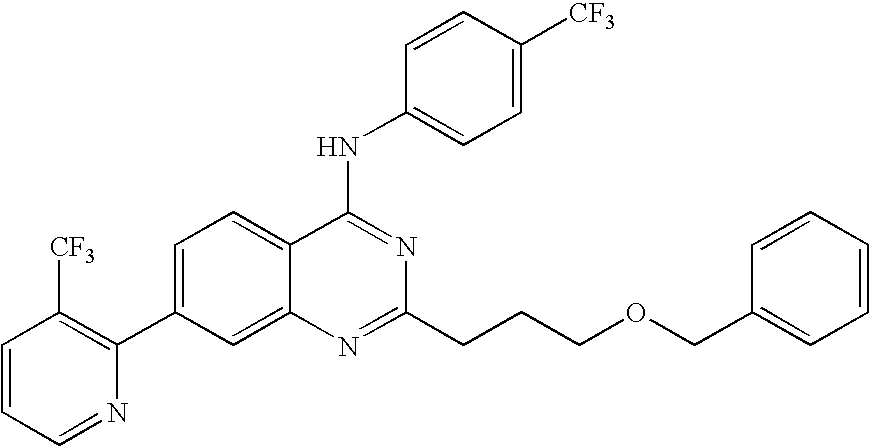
C1=CC=NC(C2=CC=C3C(=C2)N=C(CCCOCC2=CC=CC=C2)N=C3NC2=CC=C([CF3])C=C2)=C1[CF3]
